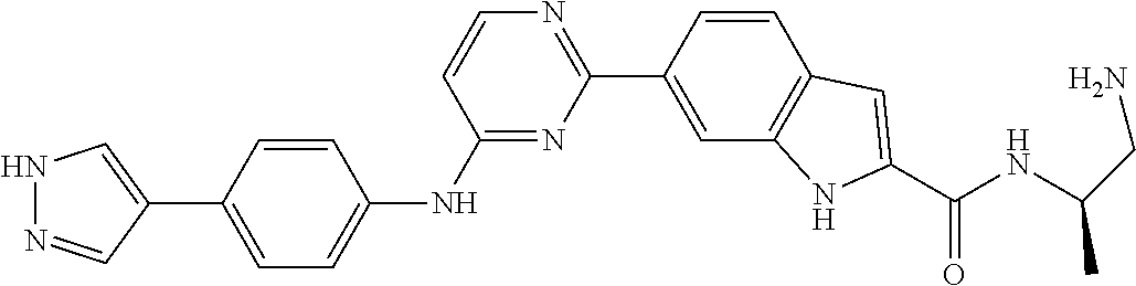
N1=C(NC2=CC=C(C3=CNN=C3)C=C2)C=CN=C1C1=CC2=C(C=C1)C=C(C(NC(CN)C)=O)N2
